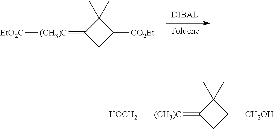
[(CH3)C](=C1CC([CO2Et])C1(C)C)[EtO2C].[(CH3)C](=C1CC([CH2OH])C1(C)C)[HOCH2]
